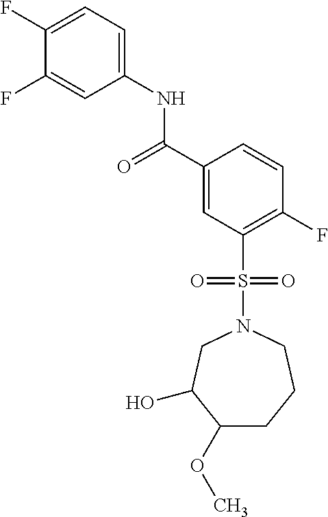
C1(F)=CC=C(NC(C2=CC(S(N3CC(O)C(OC)CCC3)(=O)=O)=C(F)C=C2)=O)C=C1F
